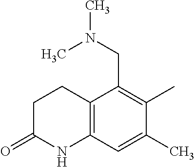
C1CC(=O)NC2=C1C(CN(C)C)=C(C)C(C)=C2
